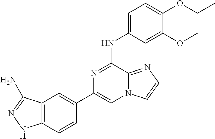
C1(C2=CC3=C(C=C2)NN=C3N)=CN2C(=NC=C2)C(NC2=CC=C(OCC)C(OC)=C2)=N1
